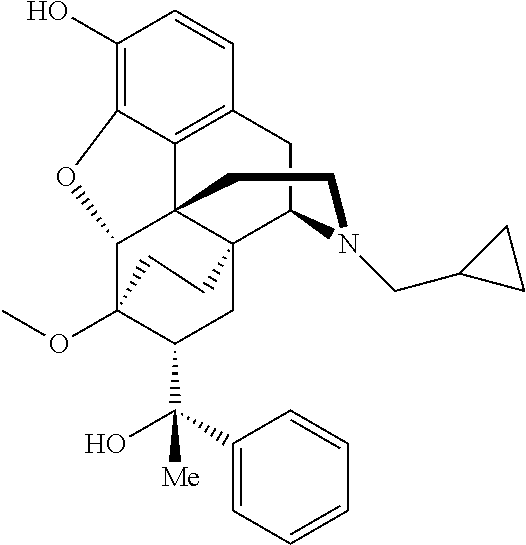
C1(O)=C2C3=C(C=C1)CC1C45C3(C(C(OC)(C(C([Me])(O)C3=CC=CC=C3)C4)CC5)O2)CCN1CC1CC1
